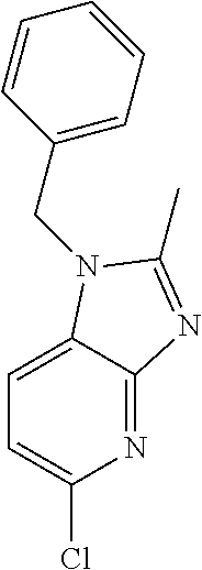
N1=C2C(=CC=C1Cl)N(CC1=CC=CC=C1)C(C)=N2
